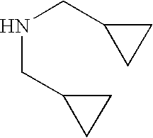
N(CC1CC1)CC1CC1
